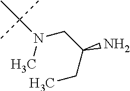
C(N(C)C(C)(C)C)C(N)CC
